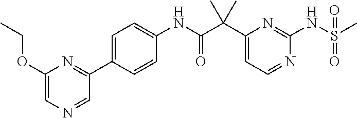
C1(C(C(NC2=CC=C(C3=NC(OCC)=CN=C3)C=C2)=O)(C)C)=CC=NC(NS(C)(=O)=O)=N1
